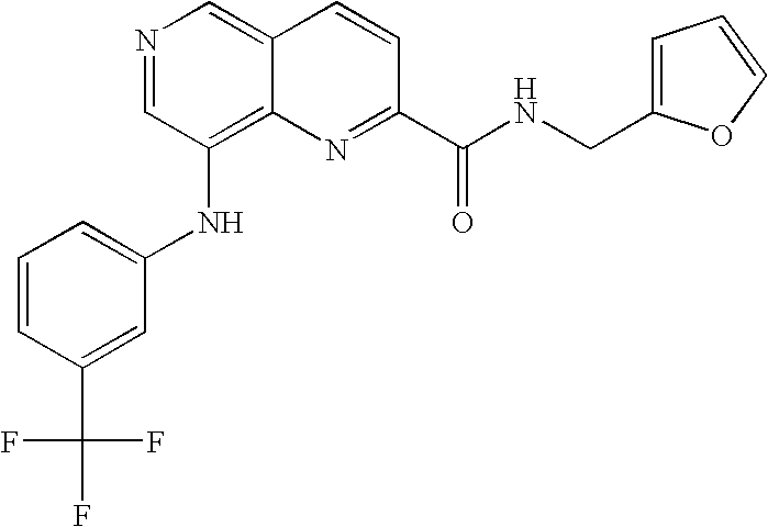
N1=CC(NC2=CC=CC(C(F)(F)F)=C2)=C2C(=C1)C=CC(C(NCC1=CC=CO1)=O)=N2
